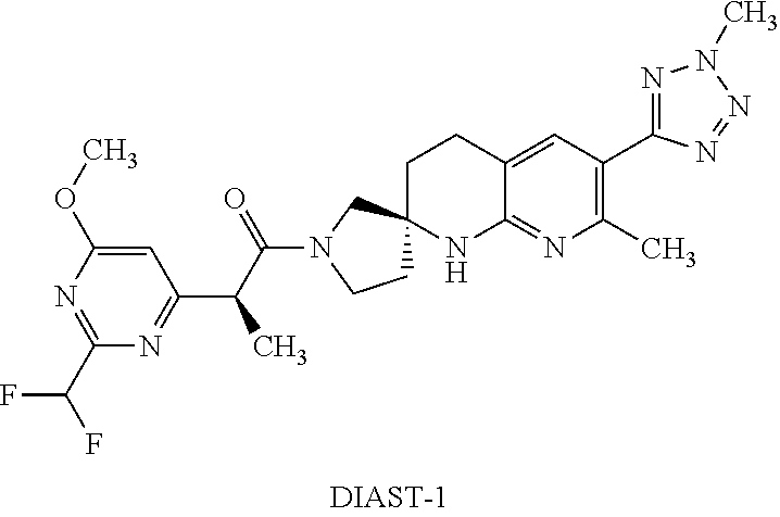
C1CN(C(C(C2=NC(C(F)F)=NC(OC)=C2)C)=O)CC12CCC1=CC(C3=NN(C)N=N3)=C(C)N=C1N2
